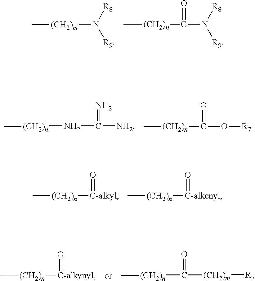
[(CH2)m](N([R8])[R9])C.[(CH2)n](C)C(N([R8])[R9])=O.C([NH2])(=N)N[(CH2)n]C.O(C(=O)[(CH2)n]C)[R7].O=[C-alkyl][(CH2)n]C.O=[C-alkenyl][(CH2)n]C.O=[C-alkynyl][(CH2)n]C.[(CH2)m]([R7])C([(CH2)n]C)=O
